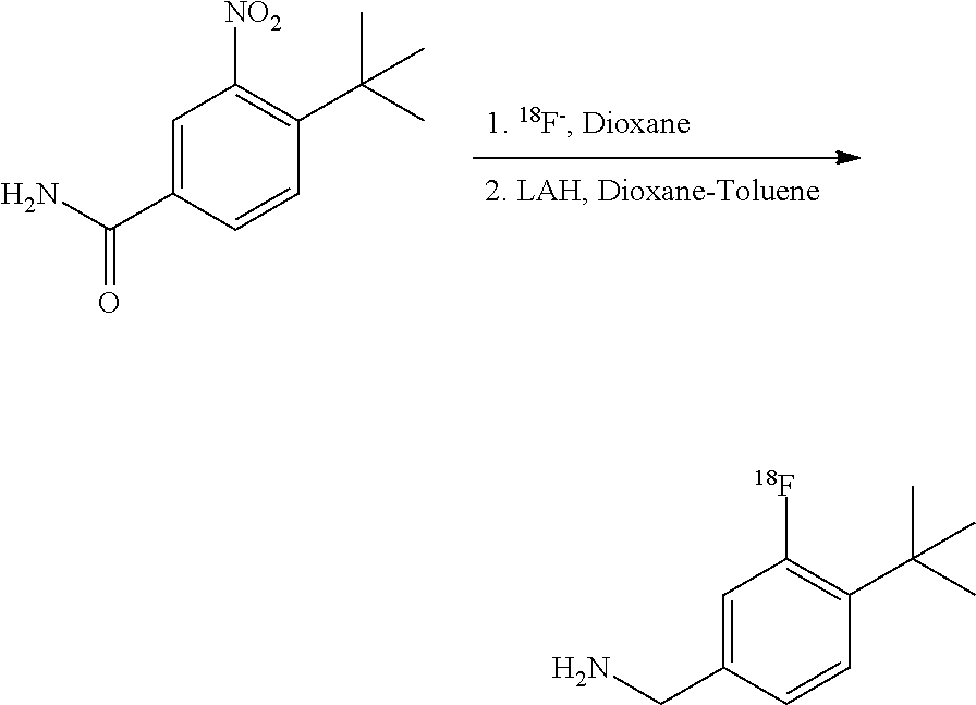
C1=C(C(N)=O)C=CC(C(C)(C)C)=C1[NO2].C1=C(CN)C=CC(C(C)(C)C)=C1[18F]
